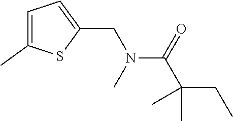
C1(CN(C(C(CC)(C)C)=O)C)=CC=C(C)S1
